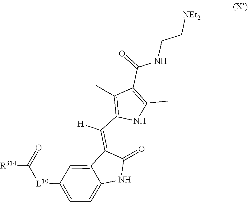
[L10](C1=CC=C2C(=C1)C(=C(C1=C(C)C(C(NCC[NEt2])=O)=C(C)N1)[H])C(=O)N2)C([R314])=O
